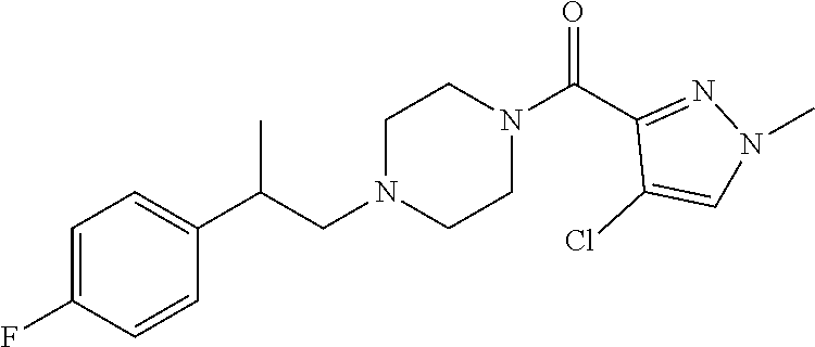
C1=C(F)C=CC(C(CN2CCN(C(C3=NN(C)C=C3Cl)=O)CC2)C)=C1
